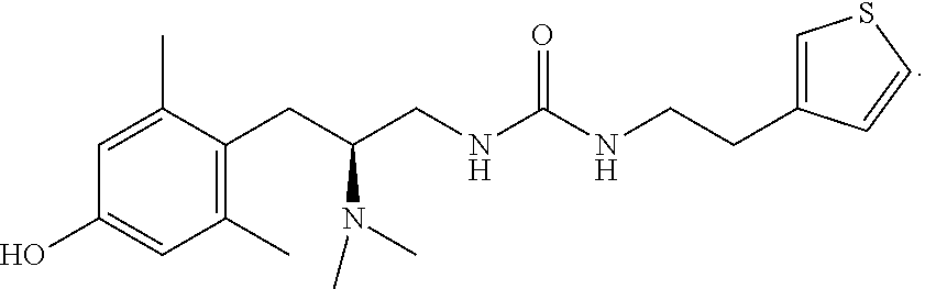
C1=C(C)C(CC(CNC(NCCC2=CSC=C2)=O)N(C)C)=C(C)C=C1O
